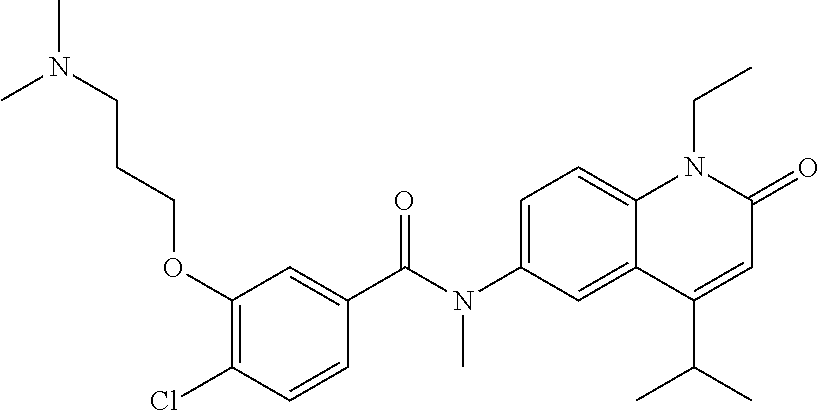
C1(C(N(C2=CC=C3C(=C2)C(C(C)C)=CC(=O)N3CC)C)=O)=CC(OCCCN(C)C)=C(Cl)C=C1
